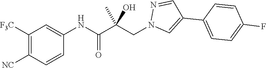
C1([F3C])=C([NC])C=CC(NC(=O)C(CN2C=C(C3=CC=C(F)C=C3)C=N2)(C)O)=C1
